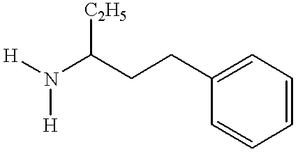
[H]N(C(CCC1=CC=CC=C1)[C2H5])[H]
